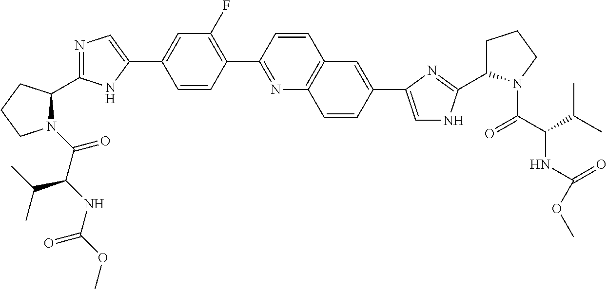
N1(C(=O)C(NC(OC)=O)C(C)C)C(C2=NC=C(C3=CC(F)=C(C4=NC5=C(C=C4)C=C(C4=CNC(C6CCCN6C(C(C(C)C)NC(OC)=O)=O)=N4)C=C5)C=C3)N2)CCC1
